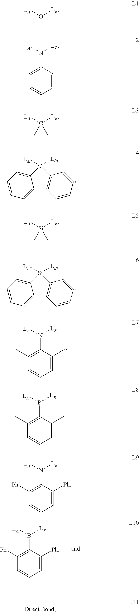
[LA][Si]([LB])(C1=CC=CC=C1)C1=CC=CC=C1.[LA]N([LB])C1=C(C)C=CC=C1C.[LA]B([LB])C1=C(C)C=CC=C1C.[LA]B([LB])C1=C([Ph])C=CC=C1[Ph].[LA]N([LB])C1=CC=CC=C1.[LA]C([LB])(C1=CC=CC=C1)C1=CC=CC=C1.[LA]O[LB].[LA]N([LB])C1=C([Ph])C=CC=C1[Ph].[LA]C([LB])(C)C.[LA][Si]([LB])(C)C
